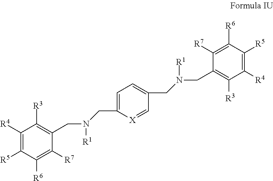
C1([R4])=C([R5])C([R6])=C([R7])C(CN([R1])CC2=CC=C(CN(CC3=C([R3])C([R4])=C([R5])C([R6])=C3[R7])[R1])C=[X]2)=C1[R3]
